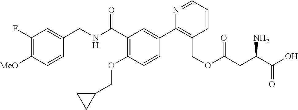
C1=CC([MeO])=C(F)C=C1CNC(C1=C(OCC2CC2)C=CC(C2=C(COC(CC(C(O)=O)N)=O)C=CC=N2)=C1)=O
